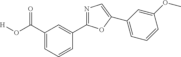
[H]OC(=O)C1=CC=CC(C2=NC=C(C3=CC=CC(OC)=C3)O2)=C1
